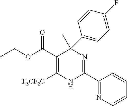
C(=O)(OCC)C1=C([F3CF2C])NC(C2=NC=CC=C2)=NC1(C)C1=CC=C(F)C=C1
